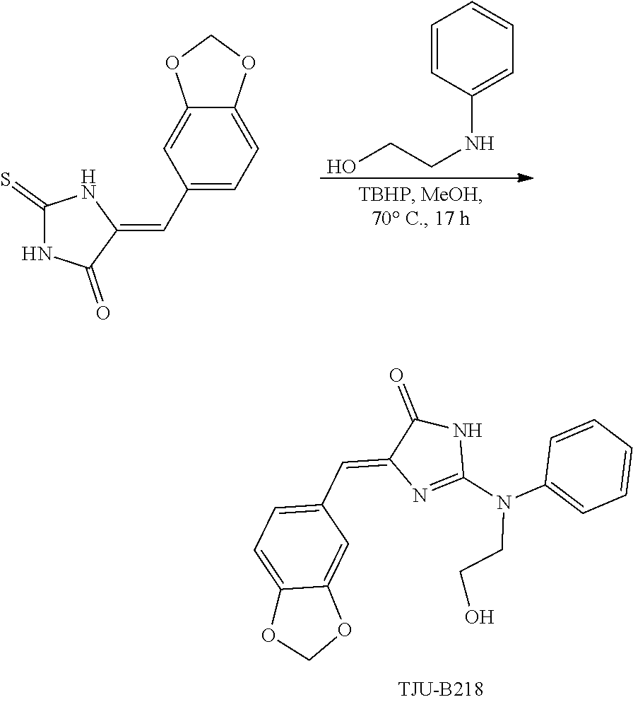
C1(C=C2C(=O)NC(=S)N2)=CC=C2C(=C1)OCO2.C1=CC(NCCO)=CC=C1.C1(N(CCO)C2=CC=CC=C2)=NC(=CC2=CC=C3C(=C2)OCO3)C(=O)N1
